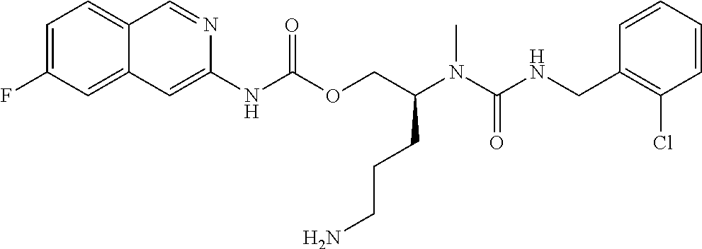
C1=CC(CNC(N(C(COC(NC2=CC3=CC(F)=CC=C3C=N2)=O)CCCN)C)=O)=C(Cl)C=C1
